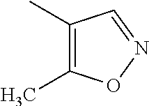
C1(C)=C(C)ON=C1
